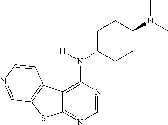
C12=NC=NC(N(C3CCC(N(C)C)CC3)[H])=C1C1=C(S2)C=NC=C1
